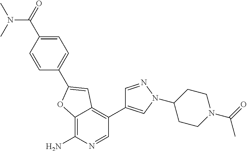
C12=C(N)N=CC(C3=CN(C4CCN(C(C)=O)CC4)N=C3)=C1C=C(C1=CC=C(C(=O)N(C)C)C=C1)O2
